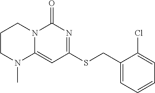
C1(CSC2=NC(=O)N3C(=C2)N(C)CCC3)=CC=CC=C1Cl
